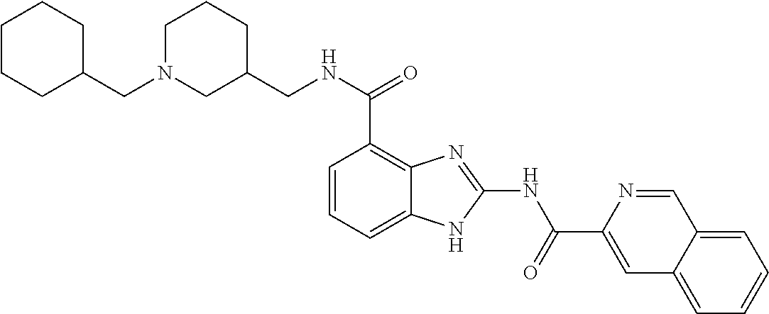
C(NC(C1=C2C(=CC=C1)NC(NC(C1=CC3=CC=CC=C3C=N1)=O)=N2)=O)C1CCCN(CC2CCCCC2)C1
